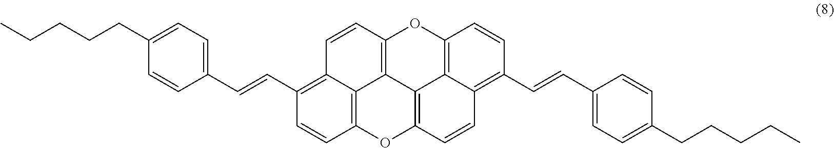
C12=C(C=CC3=CC=C(CCCCC)C=C3)C=CC3=C1C1=C(C=C2)OC2=C4C1=C(O3)C=CC4=C(C=CC1=CC=C(CCCCC)C=C1)C=C2
